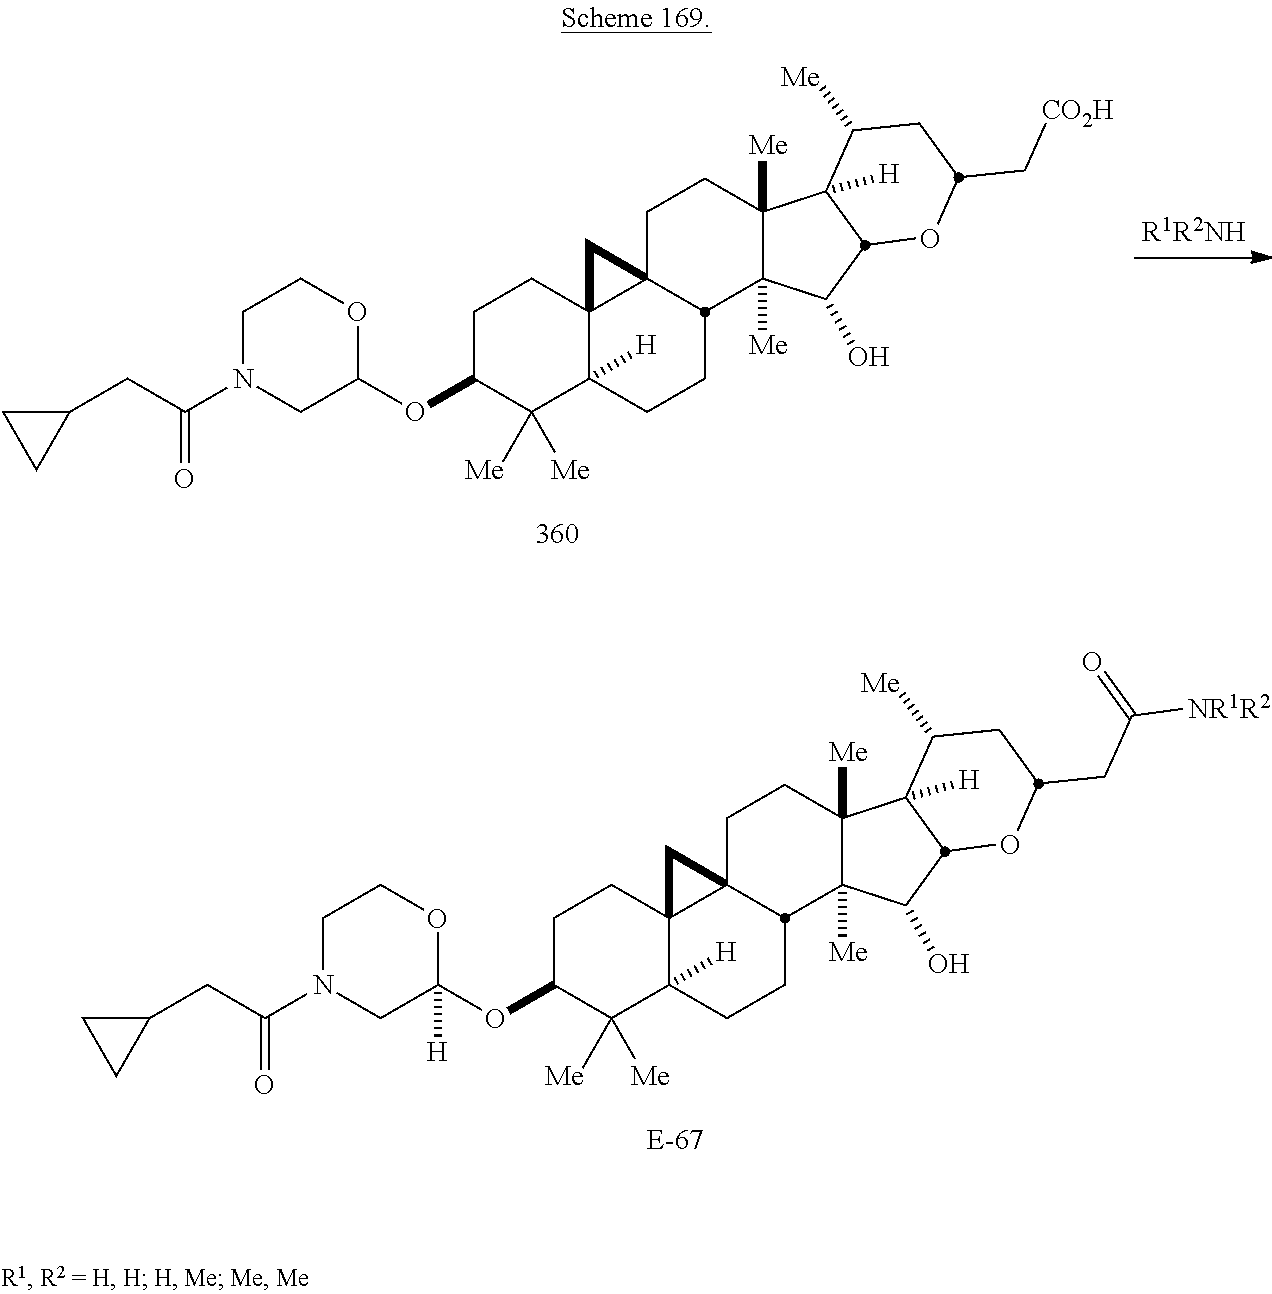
C1N(C(CC2CC2)=O)CC(OC2C([Me])([Me])C3([H])C4(CC2)C2(CCC5([Me])C([Me])(C(O)C6C5([H])C([Me])CC(CC([NR1R2])=O)O6)C2CC3)C4)([H])OC1.C1N(C(CC2CC2)=O)CC(OC2C([Me])([Me])C3([H])C4(CC2)C2(CCC5([Me])C([Me])(C(O)C6C5([H])C([Me])CC(C[CO2H])O6)C2CC3)C4)OC1
